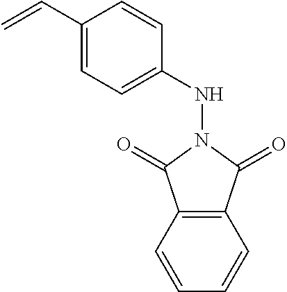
C1(C=C)=CC=C(NN2C(=O)C3=C(C2=O)C=CC=C3)C=C1
